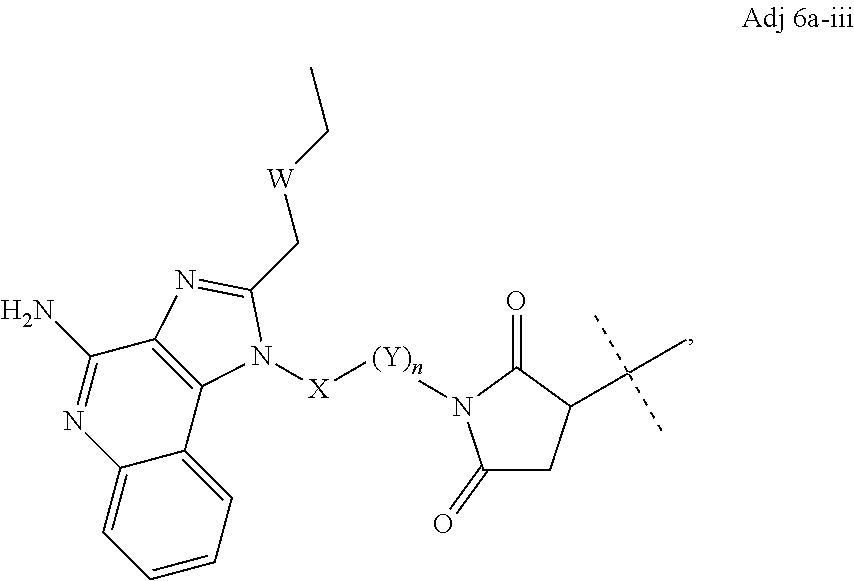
N1=C(N)C2=C(C3=CC=CC=C13)N([X][(Y)n]N1C(=O)CC(C(C)(C)C)C1=O)C(C[W]CC)=N2
